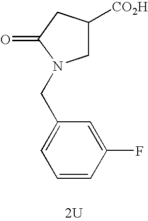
C1([CO2H])CN(CC2=CC=CC(F)=C2)C(=O)C1.[2U]
